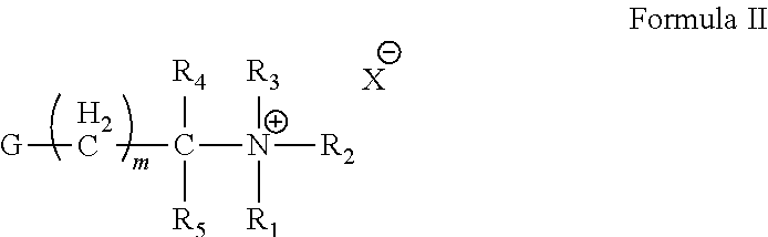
[X].[N+]([R2])([R3])([R1])C([R4])([R5])C[G]
